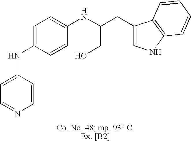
C1=C(NC2=CC=C(NC(CC3=CNC4=C3C=CC=C4)CO)C=C2)C=CN=C1
